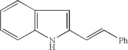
C1=CC2=C(C=C1)NC(C=C[Ph])=C2
